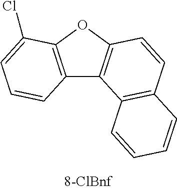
C12=C(OC3=C1C1=C(C=C3)C=CC=C1)C(Cl)=CC=C2
